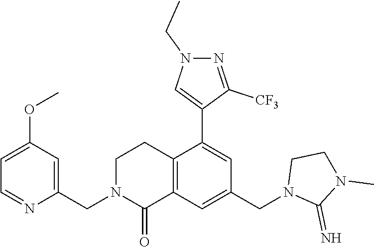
C1CN(CC2=CC3=C(C(C4=CN(CC)N=C4[CF3])=C2)CCN(CC2=CC(OC)=CC=N2)C3=O)C(=N)N1C
